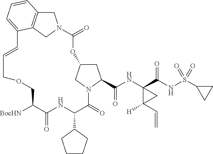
C1C2=C3CN1C(=O)OC1CC(C(=O)NC4(C(=O)NS(C5CC5)(=O)=O)C(C=C)([H])C4)N(C(=O)C(C4CCCC4)NC(=O)C([BocHN])COCC=CC3=CC=C2)C1
